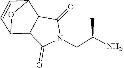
C12C=CC(C3C1C(=O)N(CC([NH2])C)C3=O)O2
